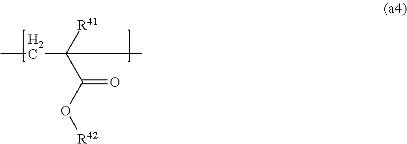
CCC(C(=O)O[R42])([R41])CC
